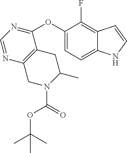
C1=C2C(=C(F)C(OC3=NC=NC4=C3CC(C)N(C(OC(C)(C)C)=O)C4)=C1)C=CN2
